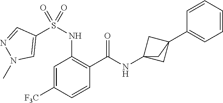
C1=C([F3C])C=CC(C(=O)NC23CC(C4=CC=CC=C4)(C2)C3)=C1NS(C1=CN(C)N=C1)(=O)=O
